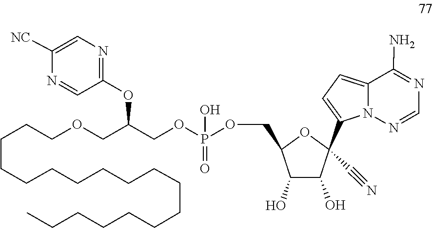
O(CC(OC1=NC=C([NC])N=C1)COCCCCCCCCCCCCCCCCCC)P(OCC1OC(C2=CC=C3C(N)=NC=NN32)(C#N)C(O)C1O)(=O)O
